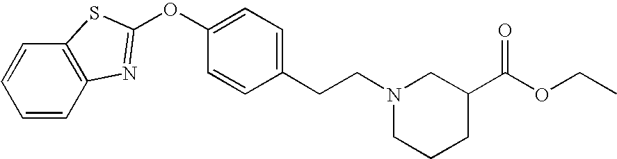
C1=CC2=C(C=C1)SC(OC1=CC=C(CCN3CCCC(C(OCC)=O)C3)C=C1)=N2
